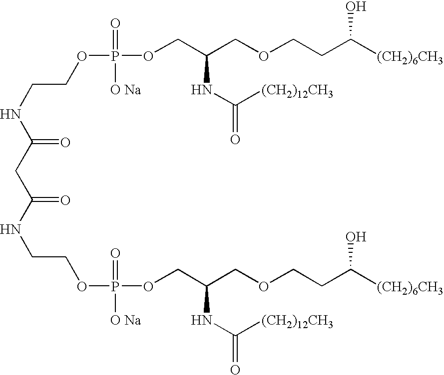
C(=O)(NCCOP(OCC(COCCC([(CH2)6CH3])O)NC(=O)[(CH2)12CH3])(=O)[O Na])CC(=O)NCCOP(OCC(COCCC([(CH2)6CH3])O)NC(=O)[(CH2)12CH3])(=O)[O Na]
